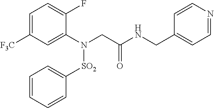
C1=C([F3C])C=C(N(CC(NCC2=CC=NC=C2)=O)[SO2]C2=CC=CC=C2)C(F)=C1
